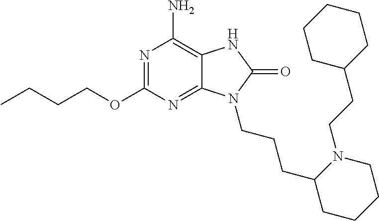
N1=C(OCCCC)N=C2C(=C1N)NC(=O)N2CCCC1CCCCN1CCC1CCCCC1
